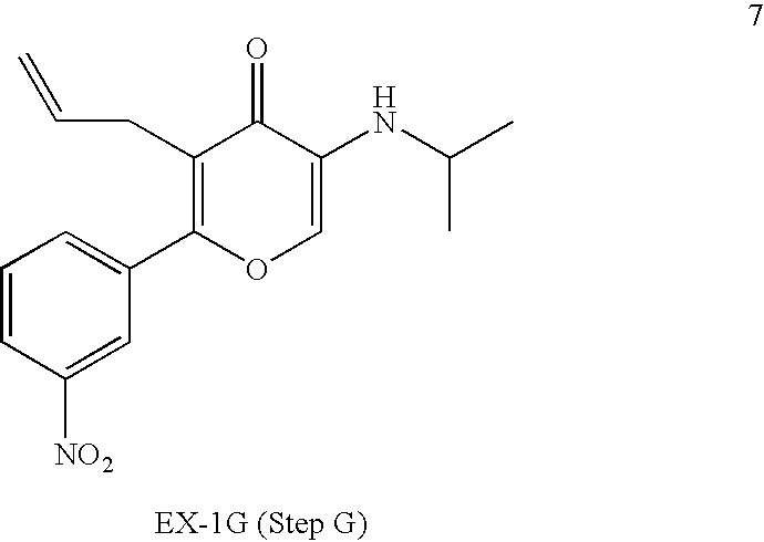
C(C1=C(C2=CC=CC([NO2])=C2)OC=C(NC(C)C)C1=O)C=C
